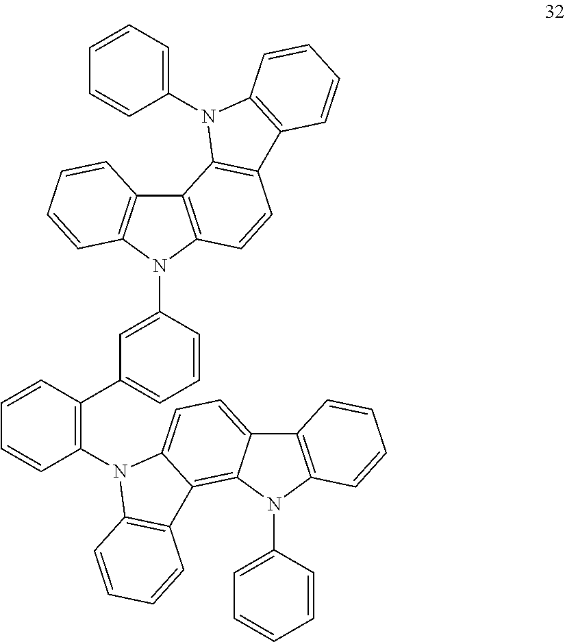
C12=C(N(C3=CC(C4=C(N5C6=CC=C7C8=C(N(C9=CC=CC=C9)C7=C6C6=C5C=CC=C6)C=CC=C8)C=CC=C4)=CC=C3)C3=C1C=CC=C3)C=CC1=C2N(C2=CC=CC=C2)C2=C1C=CC=C2
